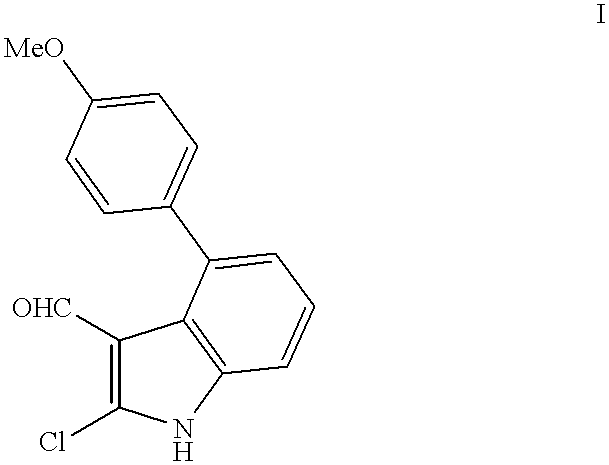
C1([OHC])=C(Cl)NC2=C1C(C1=CC=C([MeO])C=C1)=CC=C2
